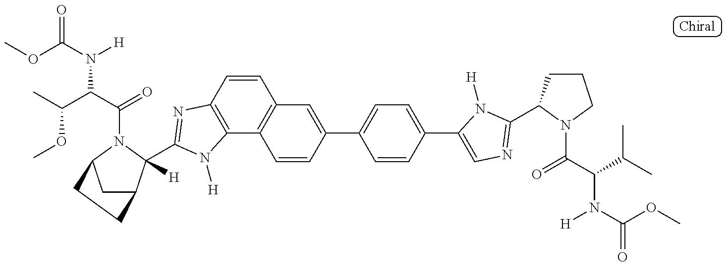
C1C2C([H])(C3=NC4=C(C5=C(C=C4)C=C(C4=CC=C(C6=CN=C(C7CCCN7C(C(C(C)C)N(C(OC)=O)[H])=O)N6[H])C=C4)C=C5)N3[H])N(C(C(C(C)OC)N(C(OC)=O)[H])=O)C1CC2
